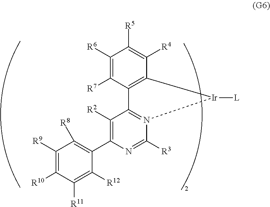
C1([R2])=C(C2=C([R8])C([R9])=C([R10])C([R11])=C2[R12])N=C([R3])N2=C1C1=C([Ir]2[L])C([R4])=C([R5])C([R6])=C1[R7]
